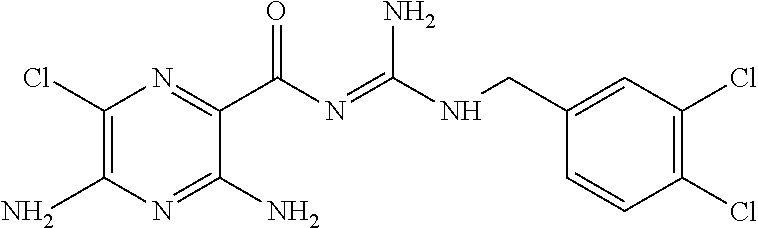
C1(Cl)=C(N)N=C(N)C(C(N=C(NCC2=CC(Cl)=C(Cl)C=C2)N)=O)=N1
